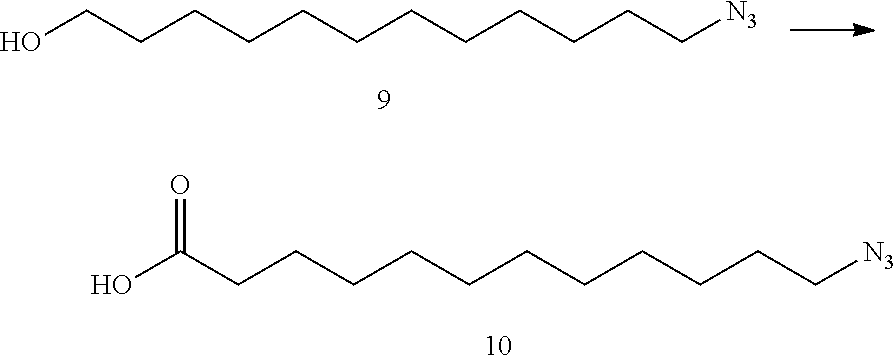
OCCCCCCCCCCCC[N3].OC(CCCCCCCCCCC[N3])=O
